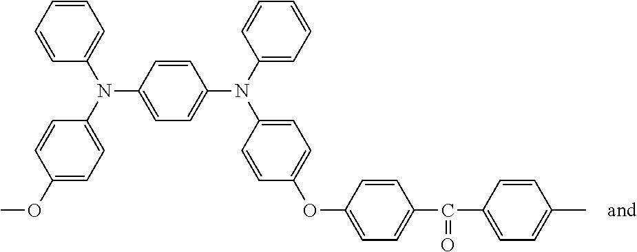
C1(N(C2=CC=C(OC)C=C2)C2=CC=CC=C2)=CC=C(N(C2=CC=CC=C2)C2=CC=C(OC3=CC=C(C(C4=CC=C(C)C=C4)=O)C=C3)C=C2)C=C1
